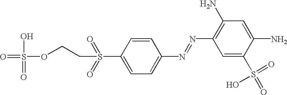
O=S(O)(=O)OCCS(=O)(=O)C1=CC=C(N=NC2=C(N)C=C(N)C(S(=O)(=O)O)=C2)C=C1
